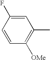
C1=C(F)C=CC([OMe])=C1C
